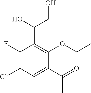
C1(F)=C(Cl)C=C(C(=O)C)C(OCC)=C1C(CO)O
